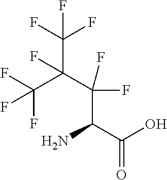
C(C(C(F)(F)F)(F)C(C(C(=O)O)N)(F)F)(F)(F)F
